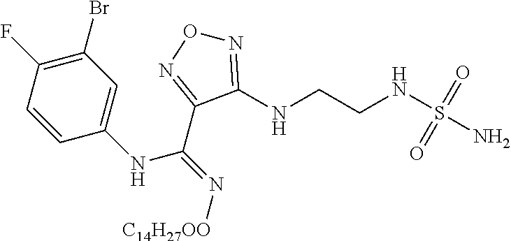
C1=CC(F)=C(Br)C=C1NC(=N[C14H27OO])C1=NON=C1NCCNS(=O)(=O)N
